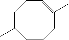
C1C(C)CCCC(C)=CC1
